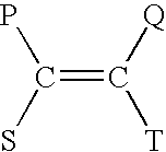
C(=C([Q])[T])(S)P
